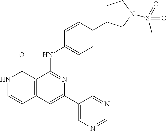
C1=CC(NC2=NC(C3=CN=CN=C3)=CC3=C2C(=O)NC=C3)=CC=C1C1CCN(S(=O)(C)=O)C1
